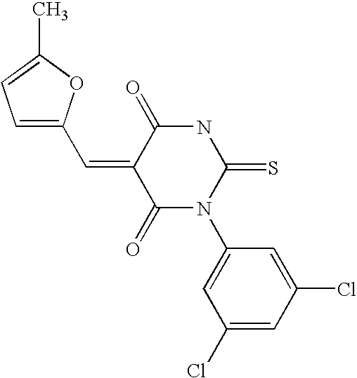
CC1=CC=C(C=C2C(=O)N(C3=CC(Cl)=CC(Cl)=C3)C(=S)NC2=O)O1
